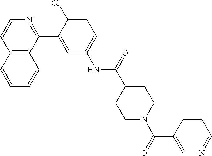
C12=C(C(C3=CC(NC(C4CCN(C(C5=CN=CC=C5)=O)CC4)=O)=CC=C3Cl)=NC=C1)C=CC=C2
